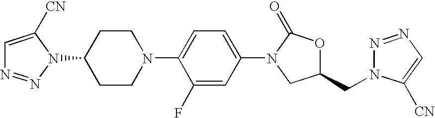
C1(N2C(=O)OC(CN3N=NC=C3[CN])C2)=CC=C(N2CCC(N3N=NC=C3[CN])CC2)C(F)=C1
